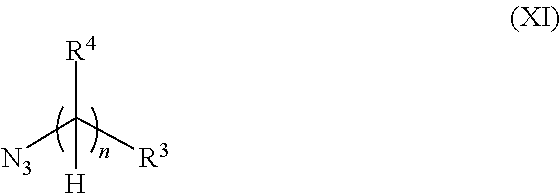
[N3]C([R3])([R4])[H]
